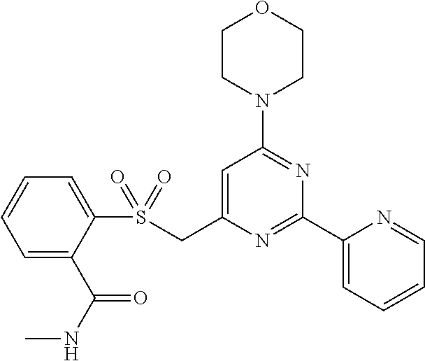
C1CN(C2=NC(C3=CC=CC=N3)=NC(CS(C3=CC=CC=C3C(NC)=O)(=O)=O)=C2)CCO1
